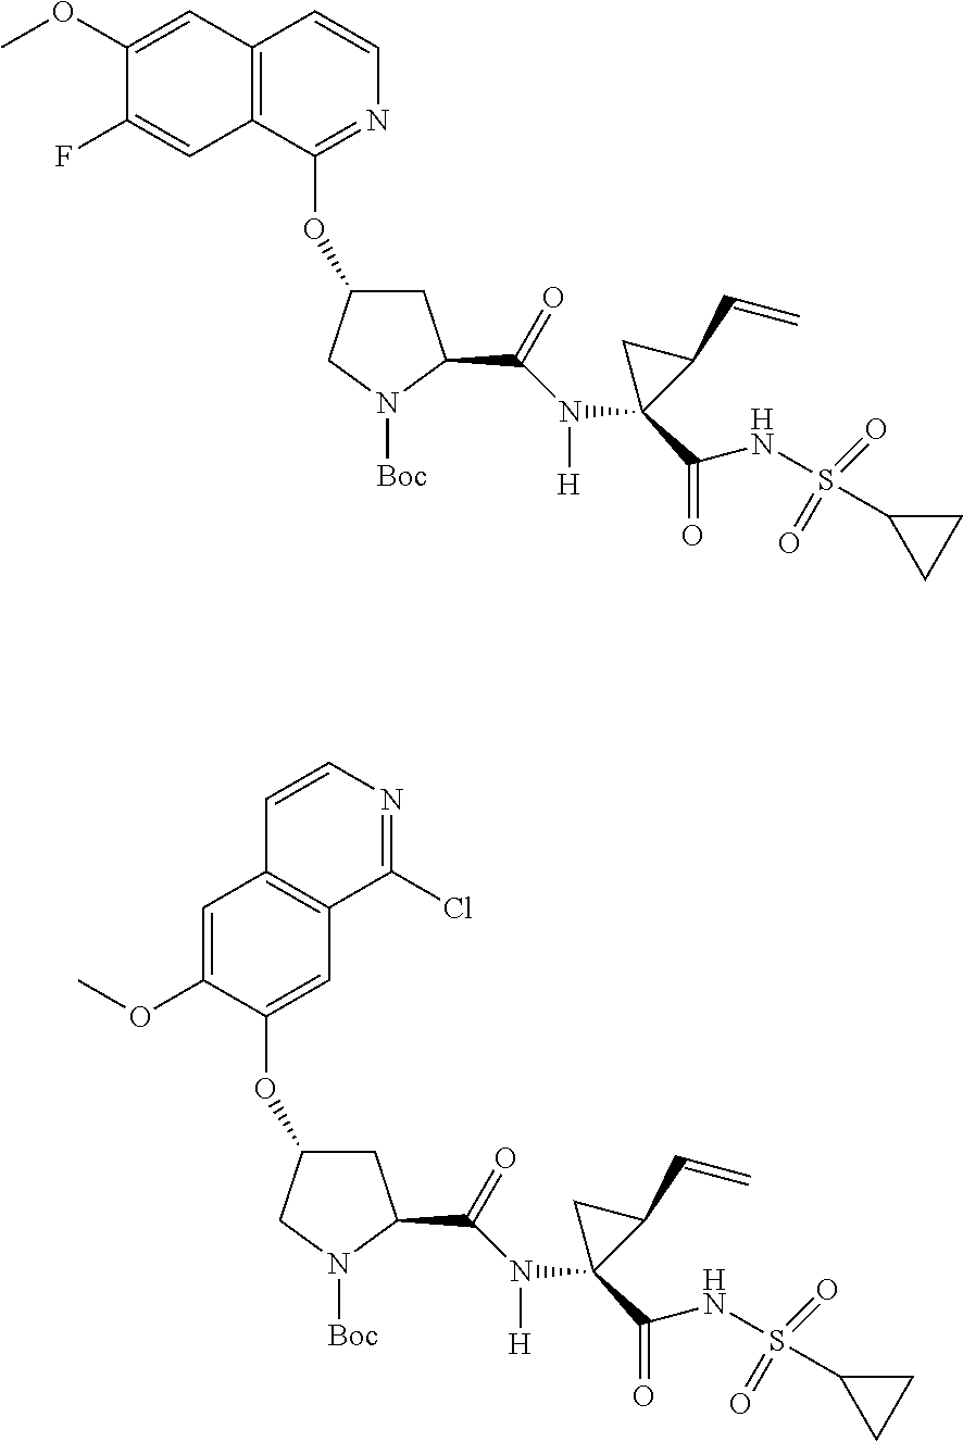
C1C(OC2=NC=CC3=C2C=C(F)C(OC)=C3)CN([Boc])C1C(=O)N([H])C1(C(=O)NS(=O)(=O)C2CC2)C(C=C)C1.C1C(OC2=CC3=C(C=C2OC)C=CN=C3Cl)CN([Boc])C1C(=O)N([H])C1(C(=O)NS(=O)(=O)C2CC2)C(C=C)C1
